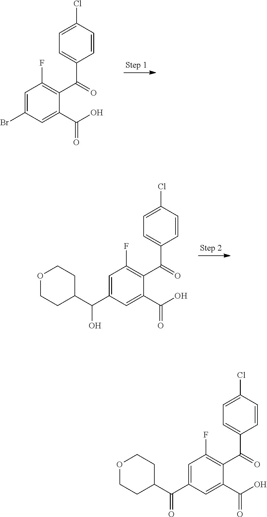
C1=C(Br)C=C(C(O)=O)C(C(=O)C2=CC=C(Cl)C=C2)=C1F.C1=C(C(C2CCOCC2)O)C=C(C(O)=O)C(C(=O)C2=CC=C(Cl)C=C2)=C1F.C1=C(C(C2CCOCC2)=O)C=C(C(O)=O)C(C(=O)C2=CC=C(Cl)C=C2)=C1F
